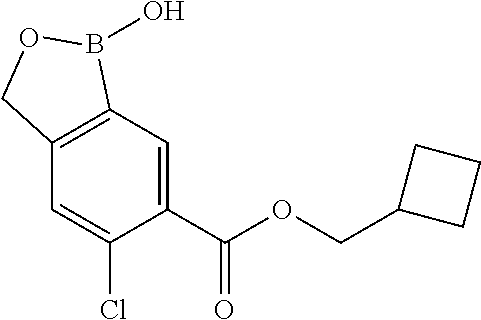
C1=C(C(OCC2CCC2)=O)C(Cl)=CC2=C1B(O)OC2
